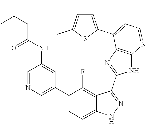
C1=NC=C(C2=CC=C3C(=C2F)C(C2=NC4=C(N2)N=CC=C4C2=CC=C(C)S2)=NN3)C=C1NC(=O)CC(C)C
